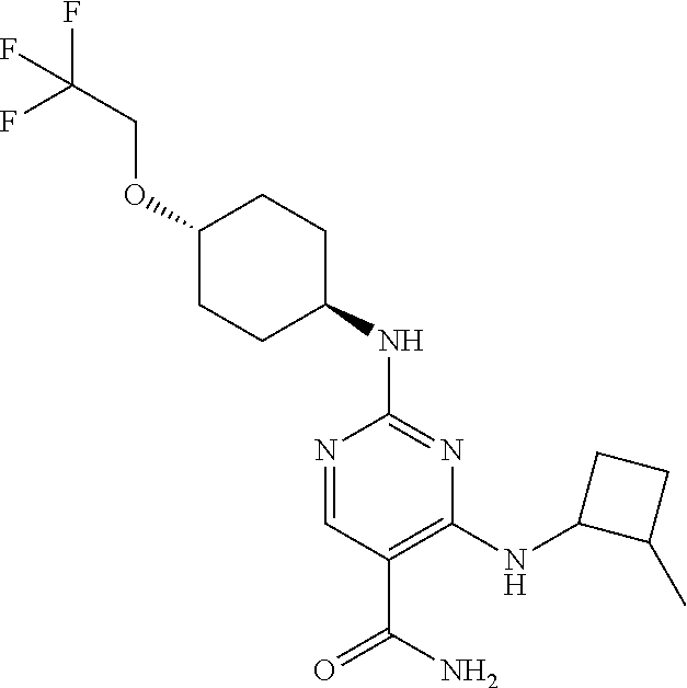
N1=C(NC2CCC(OCC(F)(F)F)CC2)N=CC(C(=O)N)=C1NC1CCC1C
